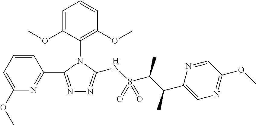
C1(OC)=CC=CC(C2=NN=C(NS(C(C(C3=CN=C(OC)C=N3)C)C)(=O)=O)N2C2=C(OC)C=CC=C2OC)=N1
